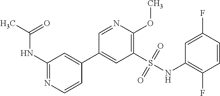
N(C1=NC=CC(C2=CC(S(NC3=C(F)C=CC(F)=C3)(=O)=O)=C(OC)N=C2)=C1)C(C)=O
